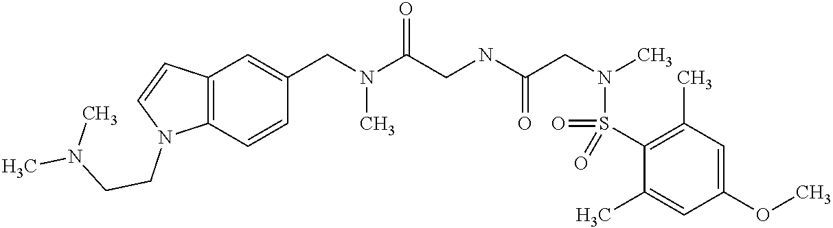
C1(CN(C(CNC(CN(C)S(C2=C(C)C=C(OC)C=C2C)(=O)=O)=O)=O)C)=CC2=C(C=C1)N(CCN(C)C)C=C2
